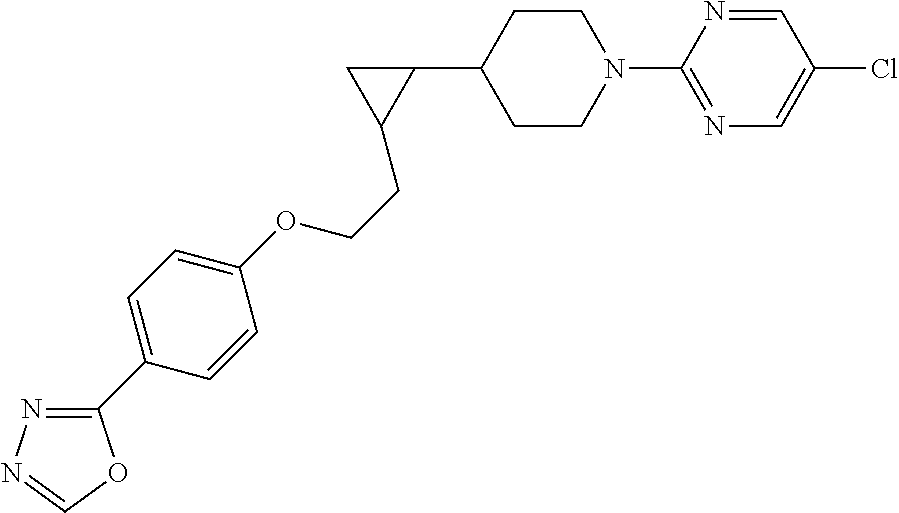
C1CN(C2=NC=C(Cl)C=N2)CCC1C1CC1CCOC1=CC=C(C2=NN=CO2)C=C1
